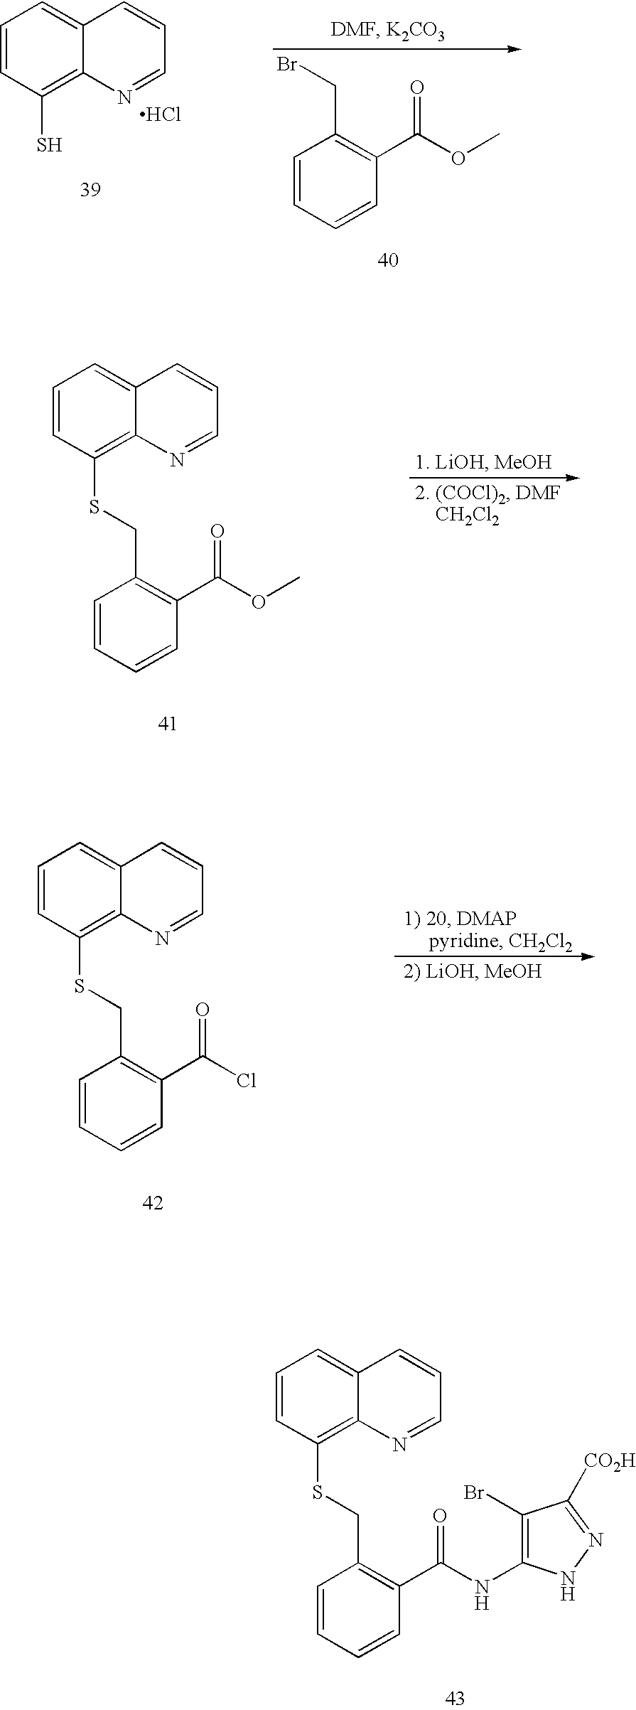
C1=CC(S)=C2C(=C1)C=CC=N2.Cl.C1=CC=CC(C(OC)=O)=C1CBr.C1=CC(SCC2=C(C(OC)=O)C=CC=C2)=C2C(=C1)C=CC=N2.C1=CC(SCC2=C(C(Cl)=O)C=CC=C2)=C2C(=C1)C=CC=N2.C1=CC(SCC2=C(C(NC3=C(Br)C([CO2H])=NN3)=O)C=CC=C2)=C2C(=C1)C=CC=N2
